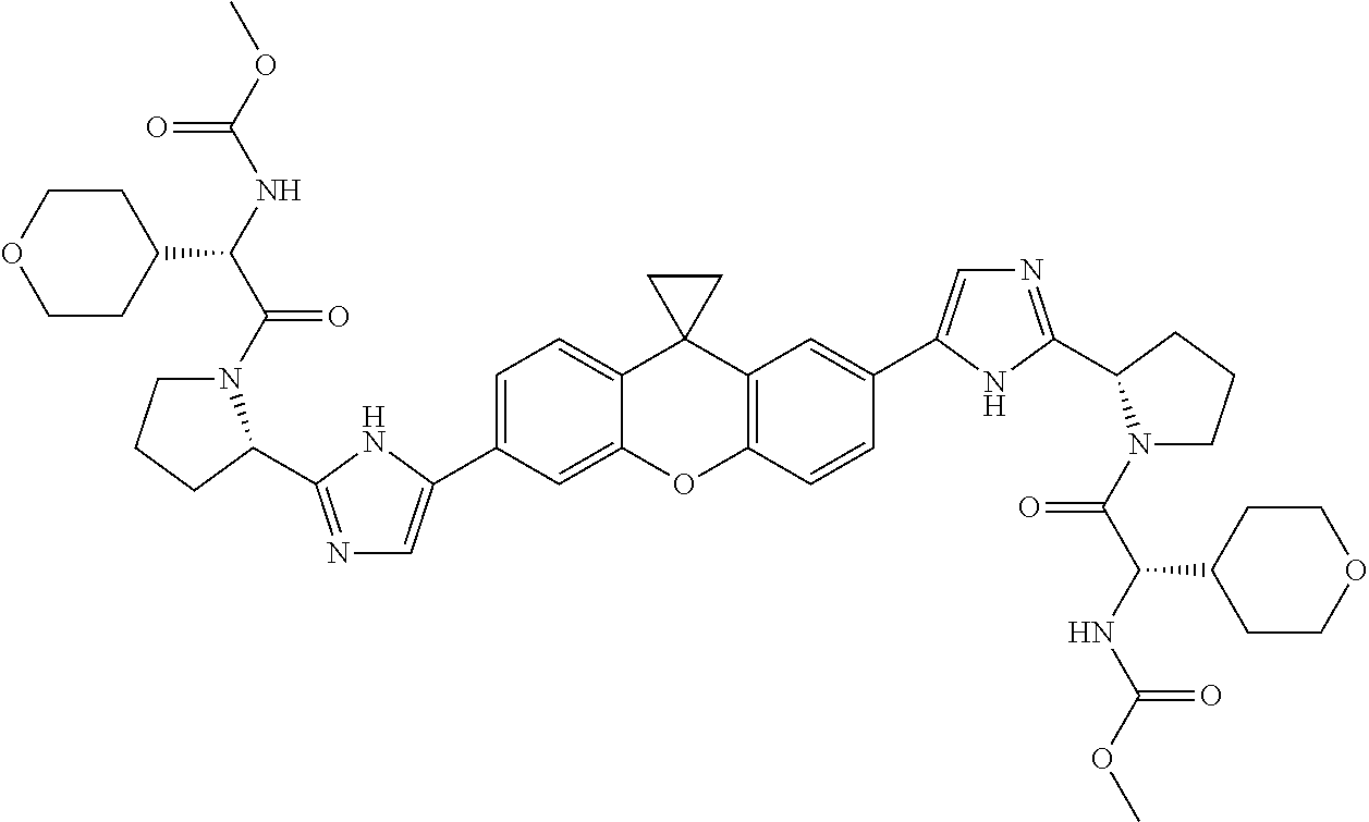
C1(C2=CN=C(C3N(C(=O)C(C4CCOCC4)NC(=O)OC)CCC3)N2)=CC=C2C3(C4=C(C=CC(C5=CN=C(C6N(C(=O)C(NC(=O)OC)C7CCOCC7)CCC6)N5)=C4)OC2=C1)CC3
